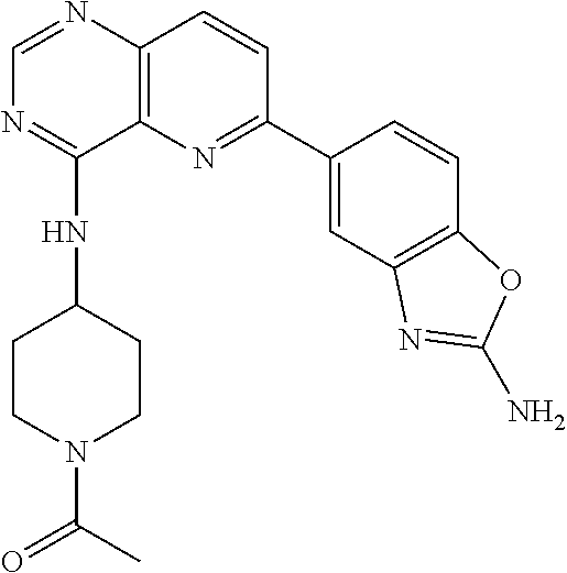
C12=C(N=C(C3=CC4=C(C=C3)OC(N)=N4)C=C1)C(NC1CCN(C(C)=O)CC1)=NC=N2
